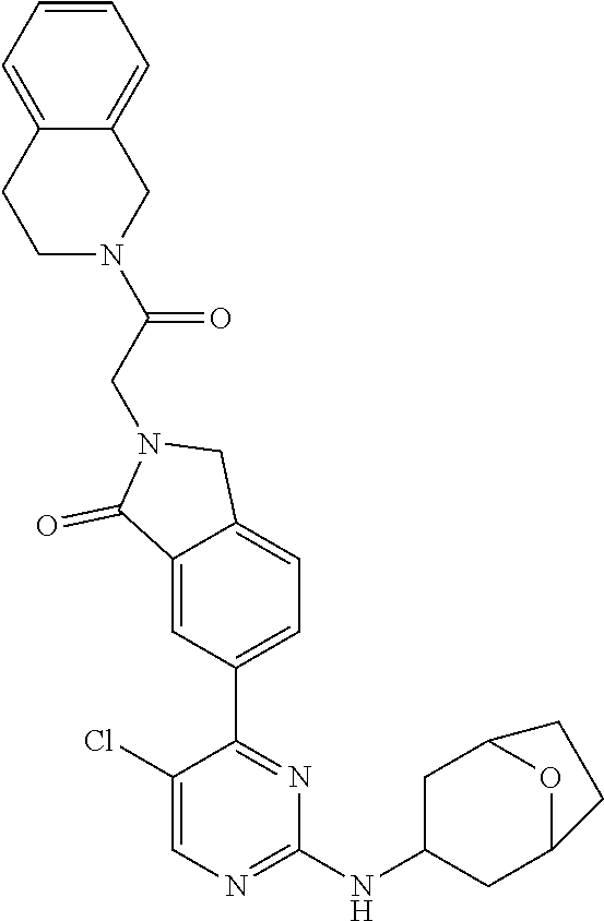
C1(Cl)=CN=C(NC2CC3OC(C2)CC3)N=C1C1=CC=C2C(=C1)C(=O)N(CC(=O)N1CC3=CC=CC=C3CC1)C2
